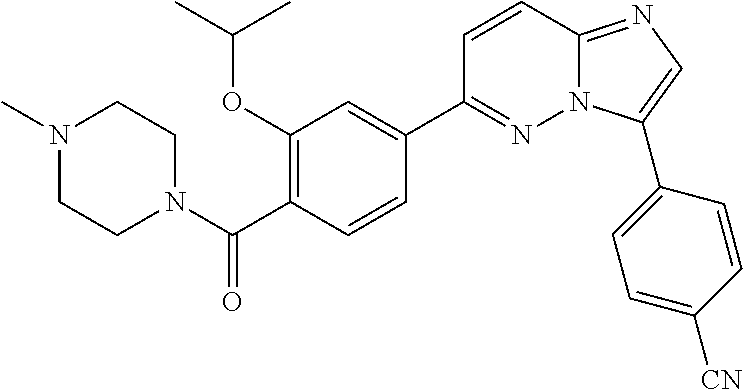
N1(C)CCN(C(C2=C(OC(C)C)C=C(C3=NN4C(=NC=C4C4=CC=C([CN])C=C4)C=C3)C=C2)=O)CC1
